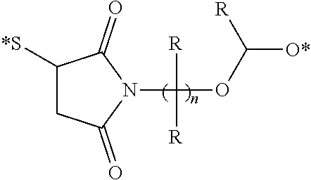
C1([*S])CC(=O)N(C(OC([R])[O*])([R])[R])C1=O
